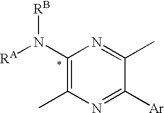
C1(N([RA])[RB])=C(C)N=C([Ar])C(C)=N1
